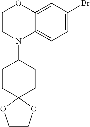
C1CN(C2CCC3(CC2)OCCO3)C2=CC=C(Br)C=C2O1
